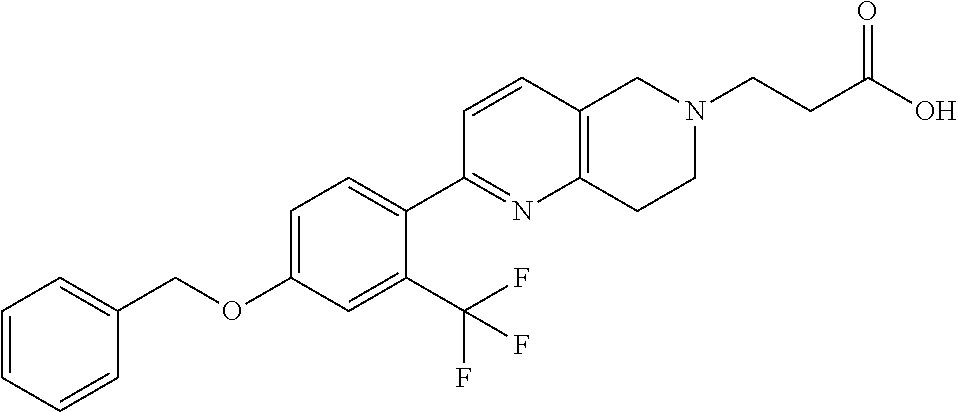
C1=CC=CC(COC2=CC=C(C3=NC4=C(C=C3)CN(CCC(O)=O)CC4)C(C(F)(F)F)=C2)=C1
